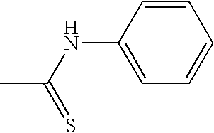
CC(NC1=CC=CC=C1)=S
